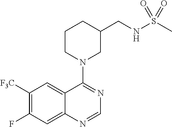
C1([F3C])=C(F)C=C2C(=C1)C(N1CC(CNS(C)(=O)=O)CCC1)=NC=N2
